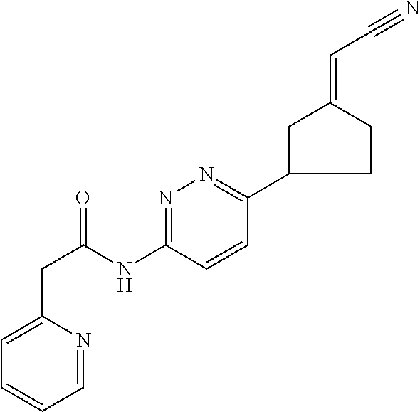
C1C(C2=NN=C(NC(CC3=CC=CC=N3)=O)C=C2)CCC1=CC#N
